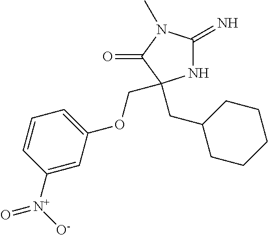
N1C(=N)N(C)C(=O)C1(CC1CCCCC1)COC1=CC=CC([N+]([O-])=O)=C1
